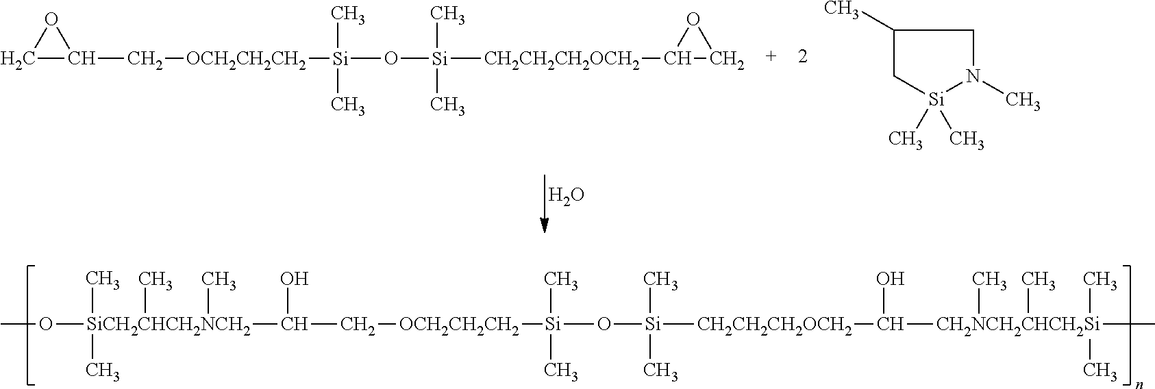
O([SiCH2CHCH2NCH2](C)(C)(C(O)C[OCH2CH2CH2][Si](O[Si](C)(C)[CH2CH2CH2OCH2]C(O)[CH2NCH2CHCH2Si](C)(C)(C)(C)C)(C)C)(C)C)C.C1(C)C[Si](C)(C)N(C)C1.C1C(C[OCH2CH2CH2][Si](C)(C)O[Si](C)(C)[CH2CH2CH2OCH2]C2OC2)O1.O
